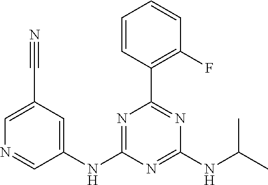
C1(NC2=NC(C3=C(F)C=CC=C3)=NC(NC(C)C)=N2)=CC(C#N)=CN=C1
